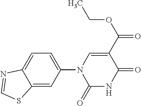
C12=CC(N3C(=O)NC(=O)C(C(=O)OCC)=C3)=CC=C1N=CS2
